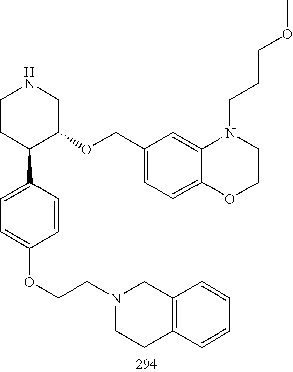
C1CC(C2=CC=C(OCCN3CCC4=C(C3)C=CC=C4)C=C2)C(OCC2=CC=C3C(=C2)N(CCCOC)CCO3)CN1
